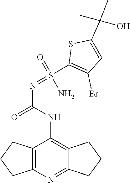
NS(=NC(=O)NC1=C2CCCC2=NC2=C1CCC2)(C1=C(Br)C=C(C(C)(C)O)S1)=O
